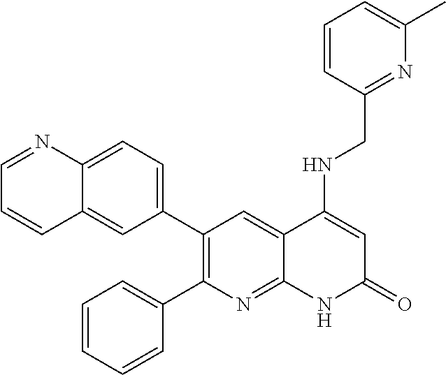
C12=CC=C(C3=C(C4=CC=CC=C4)N=C4C(=C3)C(NCC3=NC(C)=CC=C3)=CC(=O)N4)C=C1C=CC=N2
